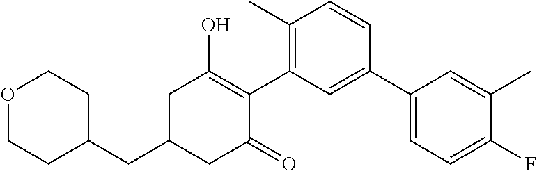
C1(CC2CC(=O)C(C3=C(C)C=CC(C4=CC=C(F)C(C)=C4)=C3)=C(O)C2)CCOCC1
